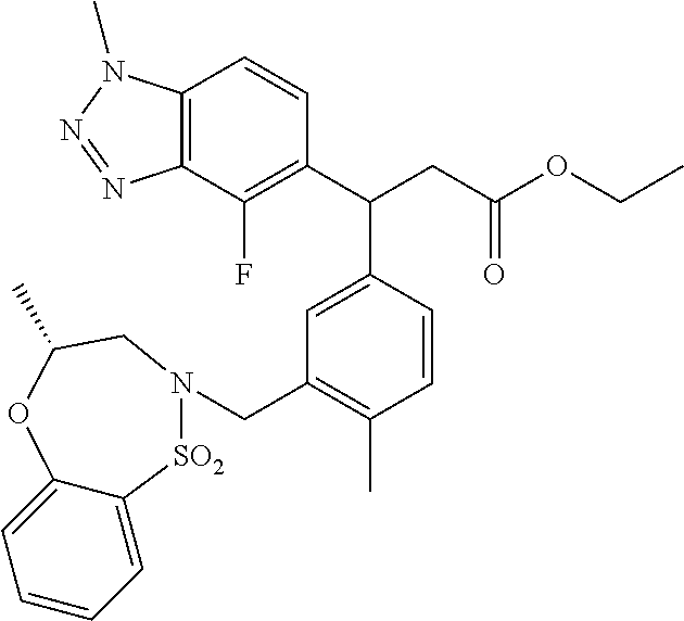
C1=C(C(C2=C(F)C3=C(C=C2)N(C)N=N3)CC(OCC)=O)C=CC(C)=C1CN1[SO2]C2=CC=CC=C2OC(C)C1
